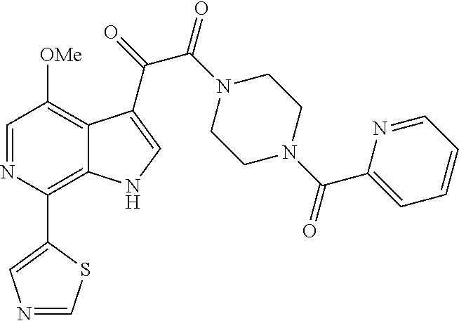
C1(C2=C3C(=C([OMe])C=N2)C(C(=O)C(N2CCN(C(C4=CC=CC=N4)=O)CC2)=O)=CN3)=CN=CS1
